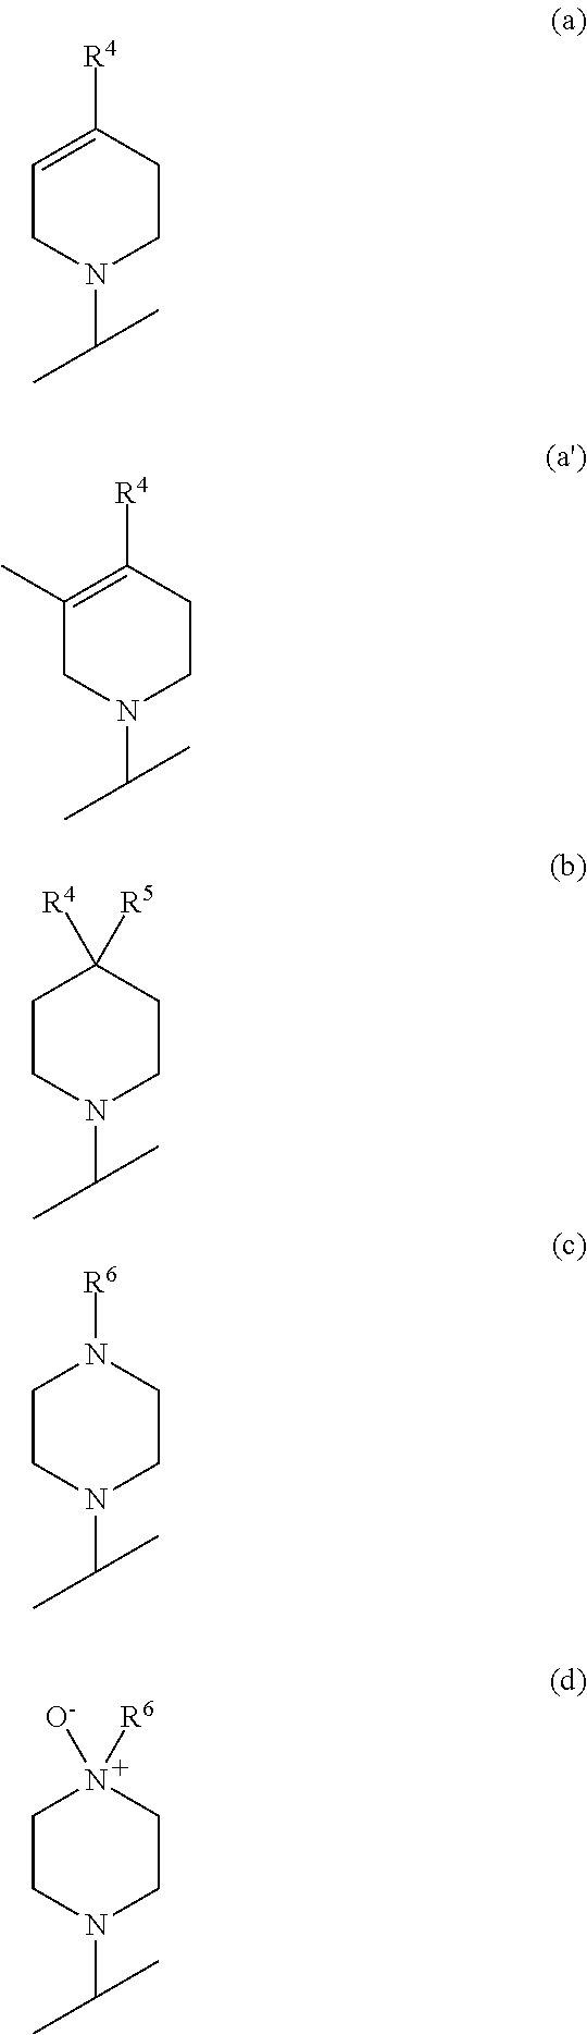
C1=C([R4])CCN(C(C)C)C1.C1(C)=C([R4])CCN(C(C)C)C1.C1CN(C(C)C)CCC1([R4])[R5].C1CN(C(C)C)CCN1[R6].C1CN(C(C)C)CCN1([O-])[R6]
